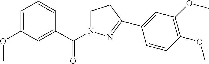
C1N(C(C2=CC(OC)=CC=C2)=O)N=C(C2=CC(OC)=C(OC)C=C2)C1
